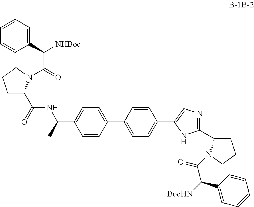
C1=CC(C2=CC=C(C3=CN=C(C4CCCN4C(=O)C([BocHN])C4=CC=CC=C4)N3)C=C2)=CC=C1C(NC(C1CCCN1C(=O)C(C1=CC=CC=C1)[NHBoc])=O)C
